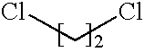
ClCCl
